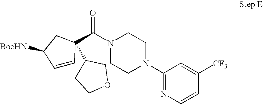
C1=CC(C(N2CCN(C3=NC=CC([CF3])=C3)CC2)=O)(C2CCOC2)CC1[BocHN]
